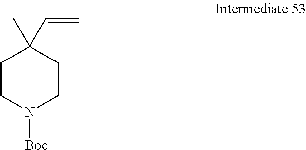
C1CN([Boc])CCC1(C)C=C
